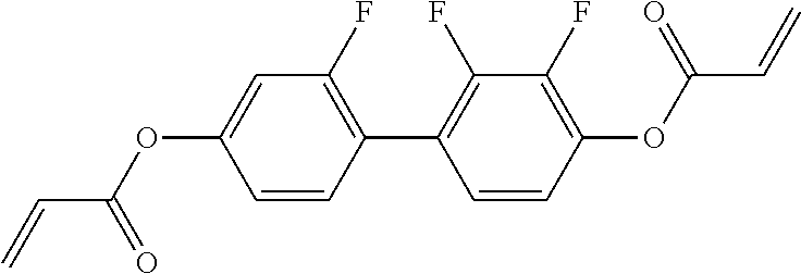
C1=CC(C2=C(F)C(F)=C(OC(C=C)=O)C=C2)=C(F)C=C1OC(C=C)=O
